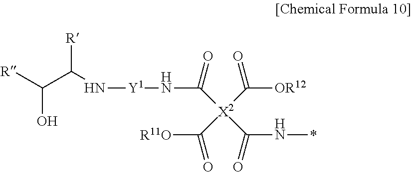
[R]C(C(N[Y1]NC(=O)[X2](C(N*)=O)(C([OR12])=O)C([R11O])=O)[R])O
